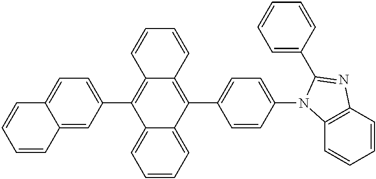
C1=CC=C2C(=C1)C(C1=CC=C3C(=C1)C=CC=C3)=C1C(=C2C2=CC=C(N3C4=C(C=CC=C4)N=C3C3=CC=CC=C3)C=C2)C=CC=C1
